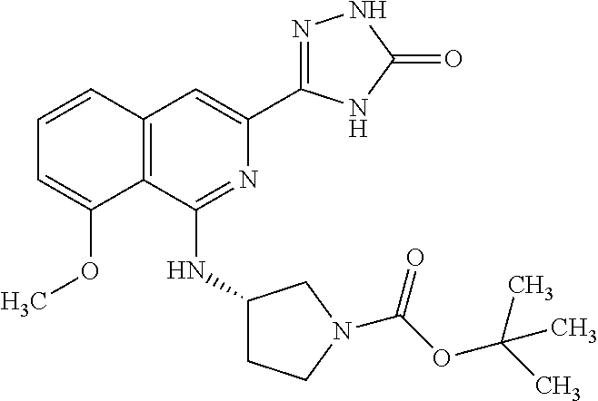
N1=C(NC2CCN(C(OC(C)(C)C)=O)C2)C2=C(C=C1C1=NNC(=O)N1)C=CC=C2OC
